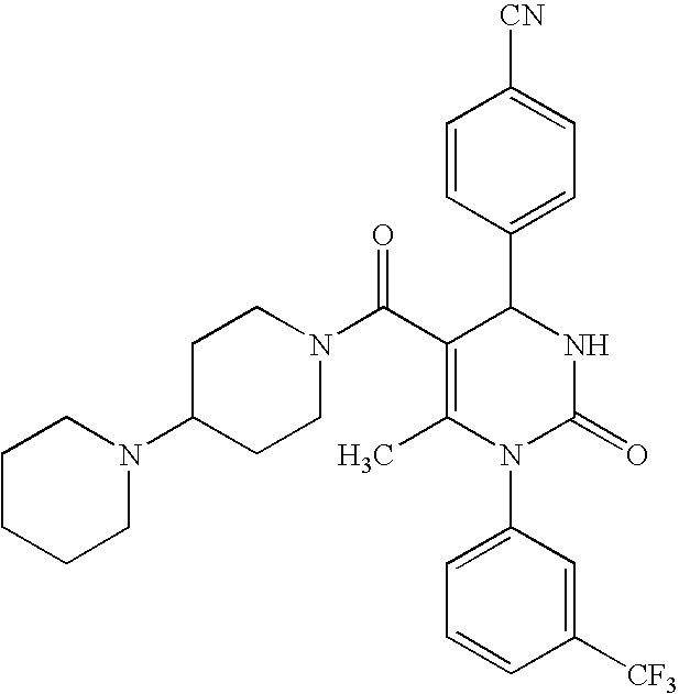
C1=CC(C2C(C(=O)N3CCC(N4CCCCC4)CC3)=C(C)N(C3=CC=CC([CF3])=C3)C(=O)N2)=CC=C1[CN]
